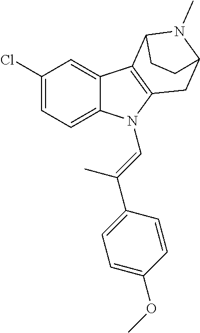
C1(Cl)=CC=C2C(=C1)C1=C(N2C=C(C2=CC=C(OC)C=C2)C)CC2N(C)C1CC2
